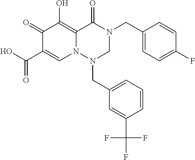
C1(CN2C(=O)C3=C(O)C(=O)C(C(O)=O)=CN3N(CC3=CC=CC(C(F)(F)F)=C3)C2)=CC=C(F)C=C1
